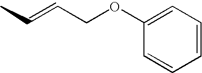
CC=CCOC1=CC=CC=C1
